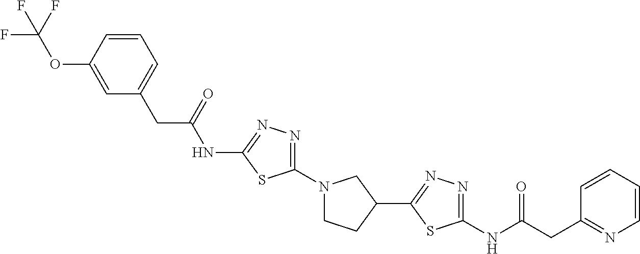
C1CC(C2=NN=C(NC(CC3=NC=CC=C3)=O)S2)CN1C1=NN=C(NC(CC2=CC=CC(OC(F)(F)F)=C2)=O)S1
